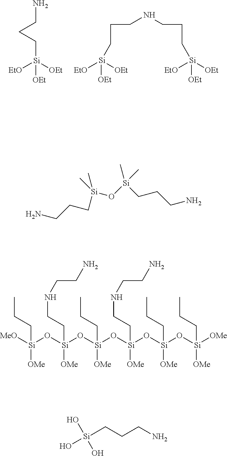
NCCC[Si]([EtO])([OEt])[OEt].[Si]([EtO])([OEt])([OEt])CCCNCCC[Si]([EtO])([OEt])[OEt].[MeO][Si](O[Si](O[Si](O[Si](O[Si](O[Si]([OMe])(CCC)[OMe])(CCC)[OMe])(CCNCCN)[OMe])(CCC)[OMe])(CCNCCN)[OMe])([OMe])CCC.[Si](CCCN)(O)(O)O.NCCC[Si](C)(C)O[Si](C)(C)CCCN
